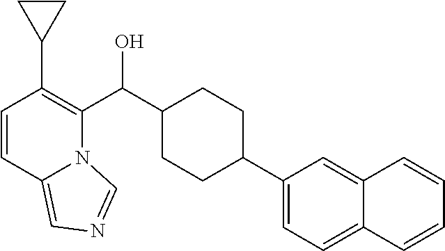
C1=CC2=CN=CN2C(C(C2CCC(C3=CC=C4C(=C3)C=CC=C4)CC2)O)=C1C1CC1
